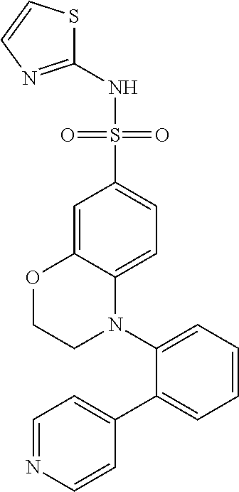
C1=C2C(=CC=C1S(=O)(=O)NC1=NC=CS1)N(C1=CC=CC=C1C1=CC=NC=C1)CCO2
